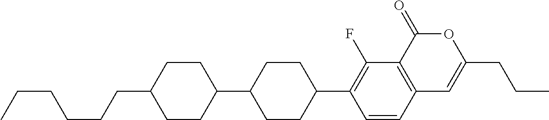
C12=C(C(=O)OC(CCC)=C1)C(F)=C(C1CCC(C3CCC(CCCCCC)CC3)CC1)C=C2
